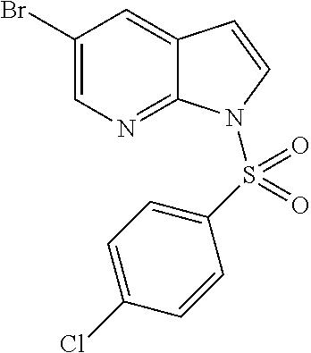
BrC1=CN=C2C(=C1)C=CN2S(C1=CC=C(Cl)C=C1)(=O)=O
